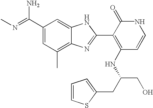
C(C1=CC(C)=C2C(=C1)NC(C1=C(NC(CO)CC3=CC=CS3)C=CNC1=O)=N2)(N)=NC
